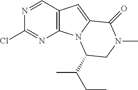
C12=C(C=NC(Cl)=N1)C=C1N2C(C(CC)C)CN(C)C1=O
